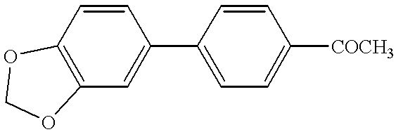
C12=C(C=C(C3=CC=C([COCH3])C=C3)C=C1)OCO2
